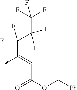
C(C(OC[Ph])=O)=C(->C)C(C(C(F)(F)F)(F)F)(F)F
